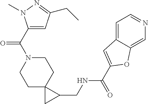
C1N(C(C2=CC(CC)=NN2C)=O)CCC2(C1)CC2CNC(C1=CC2=CC=NC=C2O1)=O
